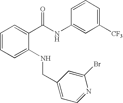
C1=CC=C(NCC2=CC=NC(Br)=C2)C(C(NC2=CC([CF3])=CC=C2)=O)=C1
